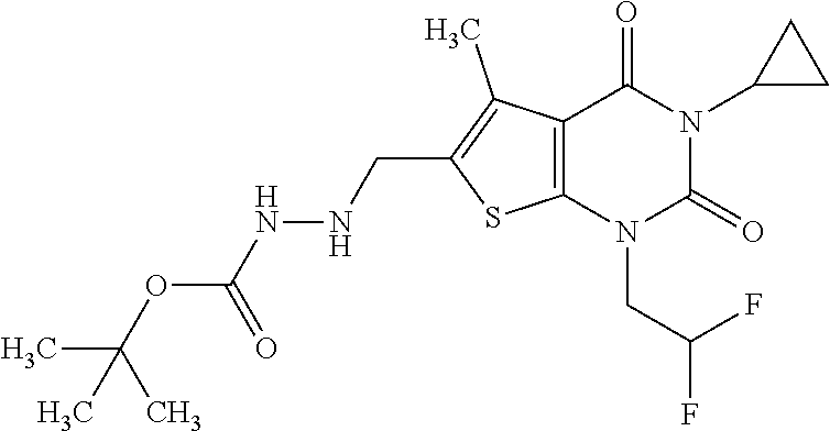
C12=C(N(CC(F)F)C(=O)N(C3CC3)C1=O)SC(CNNC(=O)OC(C)(C)C)=C2C
